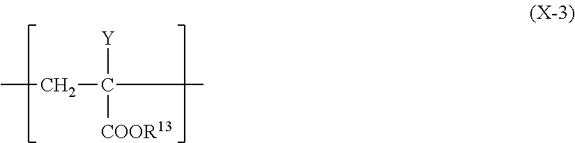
CCC(C)([Y])[COOR13]
